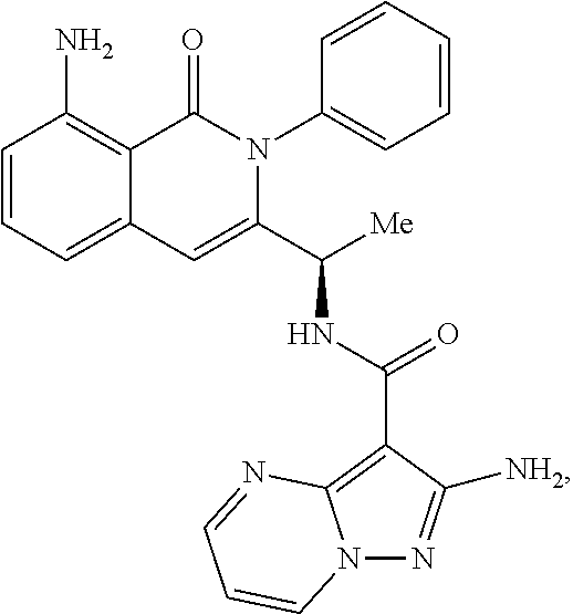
C1(N)=C2C(=CC=C1)C=C(C([Me])NC(C1=C3N(N=C1[NH2])C=CC=N3)=O)N(C1=CC=CC=C1)C2=O
